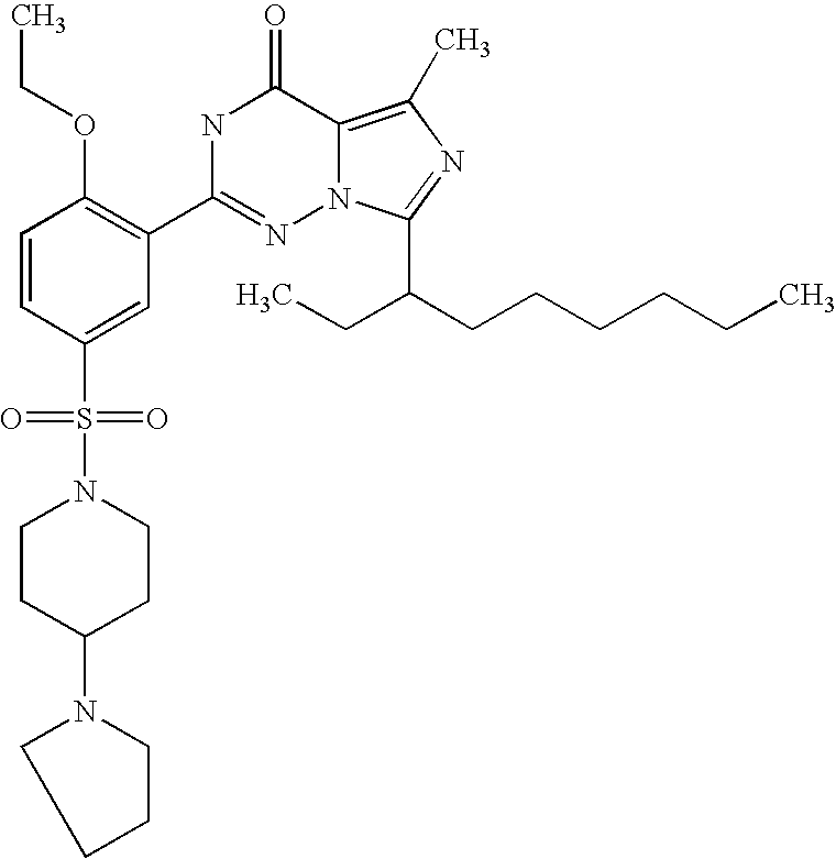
C1=CC(S(N2CCC(N3CCCC3)CC2)(=O)=O)=CC(C2=NN3C(=C(C)N=C3C(CCCCCC)CC)C(=O)N2)=C1OCC
